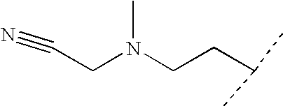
C(CN(CCC(C)C)C)#N
